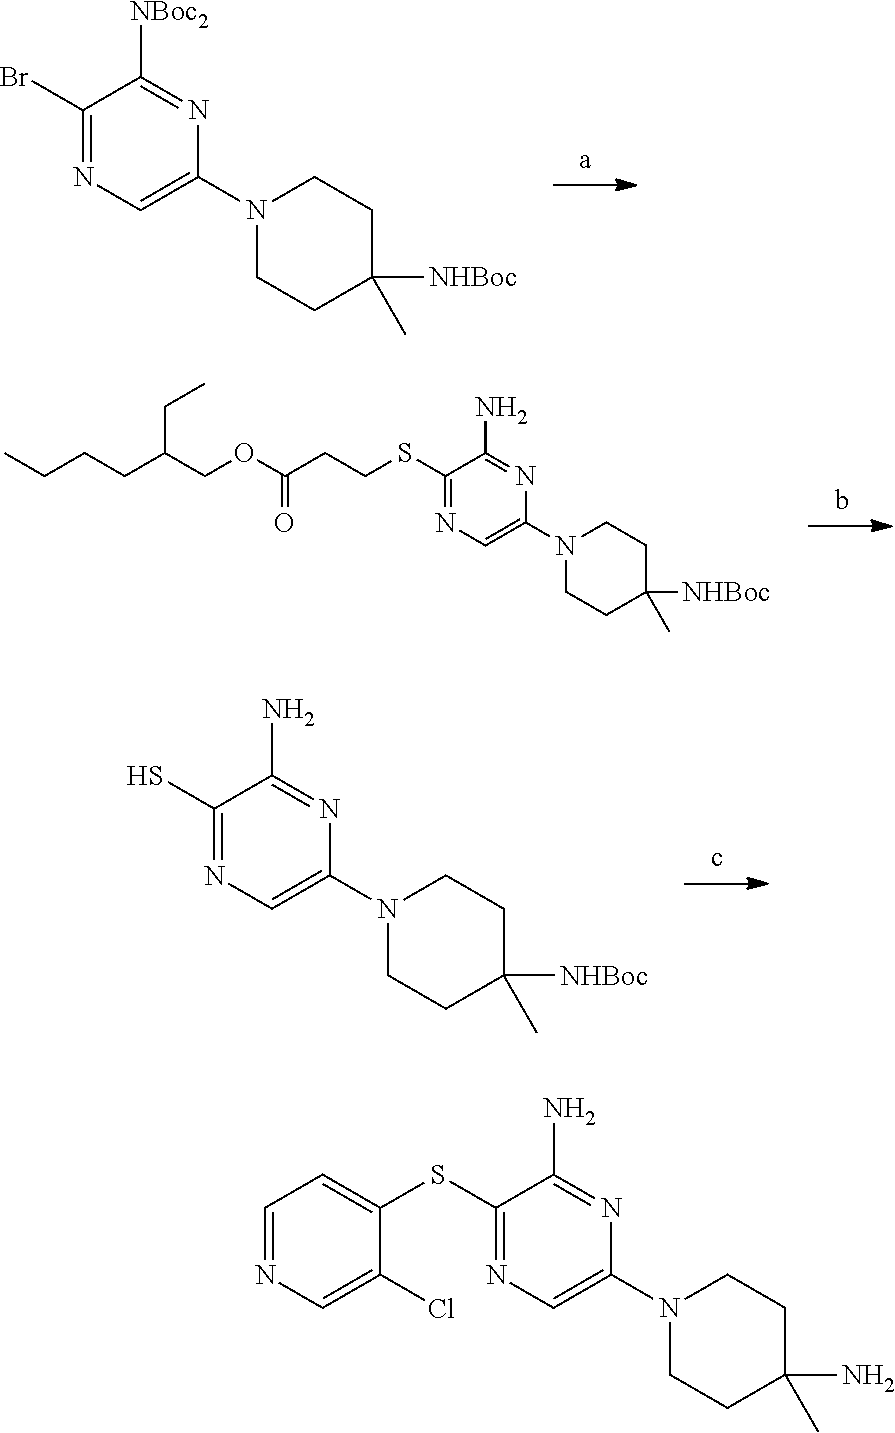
C1(Br)=NC=C(N2CCC(C)([NHBoc])CC2)N=C1[NBoc2].C1(SCCC(OCC(CCCC)CC)=O)=NC=C(N2CCC(C)([NHBoc])CC2)N=C1N.C1(S)=NC=C(N2CCC(C)([NHBoc])CC2)N=C1N.C1(SC2=CC=NC=C2Cl)=NC=C(N2CCC(C)(N)CC2)N=C1N
